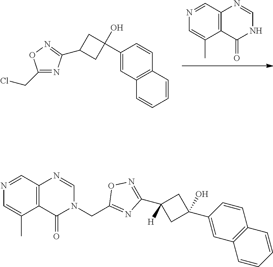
N1C=NC2=C(C1=O)C(C)=CN=C2.C1(C2=NOC(CCl)=N2)CC(O)(C2=CC3=C(C=C2)C=CC=C3)C1.C1(CN2C=NC3=C(C2=O)C(C)=CN=C3)=NC(C2([H])CC(C3=CC4=C(C=C3)C=CC=C4)(O)C2)=NO1
